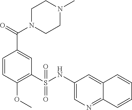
C1=CC(OC)=C(S(NC2=CN=C3C(=C2)C=CC=C3)(=O)=O)C=C1C(=O)N1CCN(C)CC1
